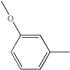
C1=C(OC)C=CC=C1C
